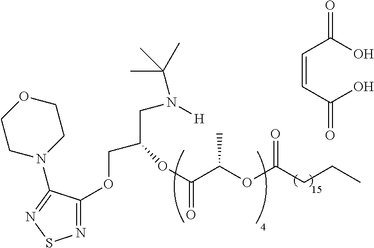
N1=C(OCC(CN([H])C(C)(C)C)OC(C(OC(CCC)=O)C)=O)C(N2CCOCC2)=NS1.C(=CC(O)=O)C(O)=O
